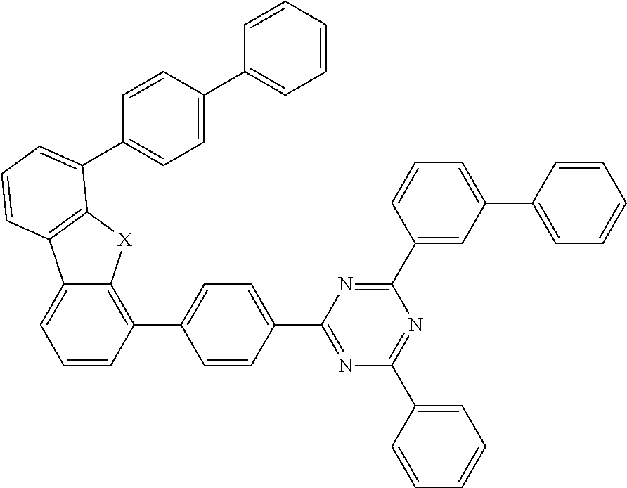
C1=CC(C2=NC(C3=CC=CC=C3)=NC(C3=CC(C4=CC=CC=C4)=CC=C3)=N2)=CC=C1C1=C2C(=CC=C1)C1=C([X]2)C(C2=CC=C(C3=CC=CC=C3)C=C2)=CC=C1
